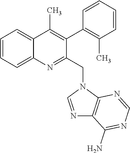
C1=CC=C2C(=C1)C(C)=C(C1=C(C)C=CC=C1)C(CN1C=NC3=C1N=CN=C3N)=N2
